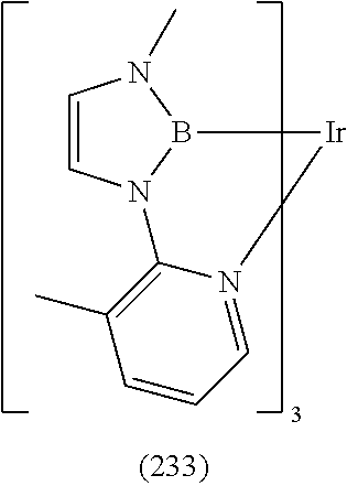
C1=CN2B(N1C)[Ir]N1=CC=CC(C)=C21
